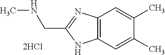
C12=C(C=C(C)C(C)=C1)NC(CNC)=N2.[2HCl]
